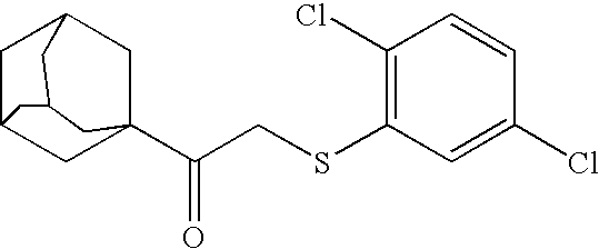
C1C2CC3(C(CSC4=C(Cl)C=CC(Cl)=C4)=O)CC1CC(C2)C3
